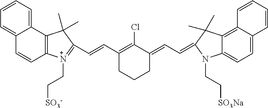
C1=CC=C2C(=C1)C=CC1=C2C(C)(C)C(C=CC2=C(Cl)C(=CC=C3N(CC[SO3Na])C4=CC=C5C=CC=CC5=C4C3(C)C)CCC2)=[N+]1CC[SO3-]
